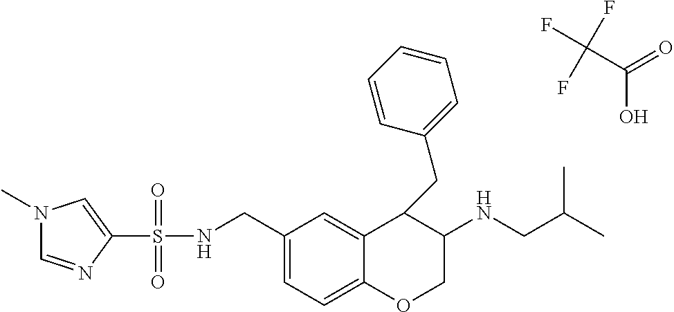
N1(C)C=NC(S(NCC2=CC=C3C(=C2)C(CC2=CC=CC=C2)C(NCC(C)C)CO3)(=O)=O)=C1.C(C(=O)O)(F)(F)F
